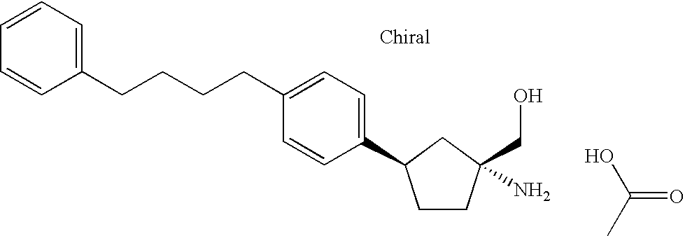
C1CC(CO)(N)CC1C1=CC=C(CCCCC2=CC=CC=C2)C=C1.OC(C)=O
